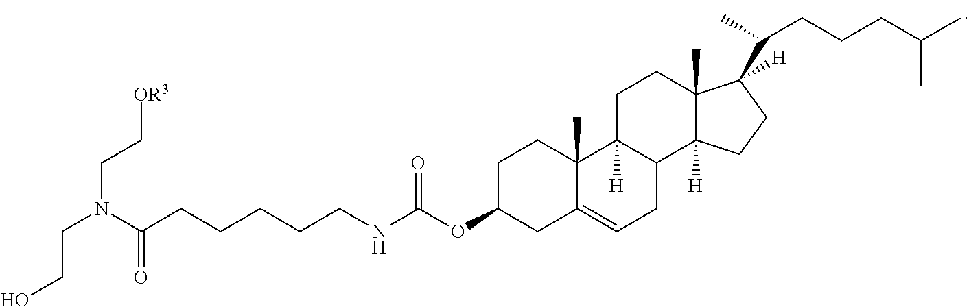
C1C(OC(NCCCCCC(N(CC[OR3])CCO)=O)=O)CC2=CCC3C([H])(C2(C)C1)CCC1(C)C3([H])CCC1([H])C(C)CCCC(C)C
